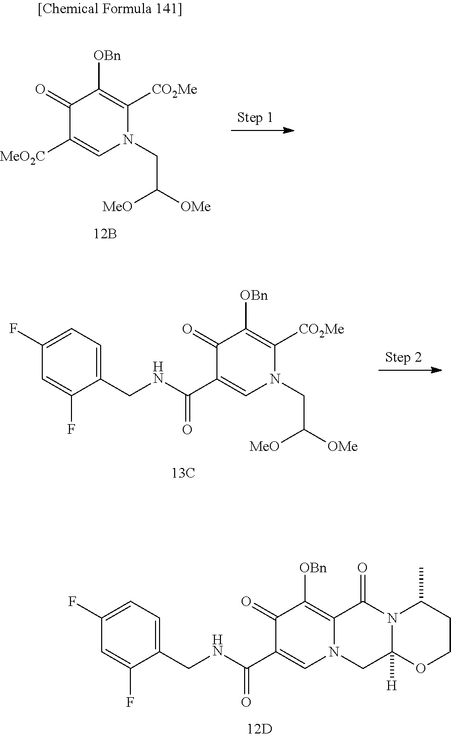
[MeO2C]C1=CN(CC([MeO])[OMe])C([CO2Me])=C([OBn])C1=O.C(C1=CN(CC([MeO])[OMe])C([CO2Me])=C([OBn])C1=O)(=O)NCC1=CC=C(F)C=C1F.O=C1C([OBn])=C2N(C=C1C(NCC1=CC=C(F)C=C1F)=O)CC1([H])N(C2=O)C(C)CCO1
